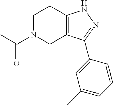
C1N(C(C)=O)CC2=C(C1)NN=C2C1=CC(C)=CC=C1
